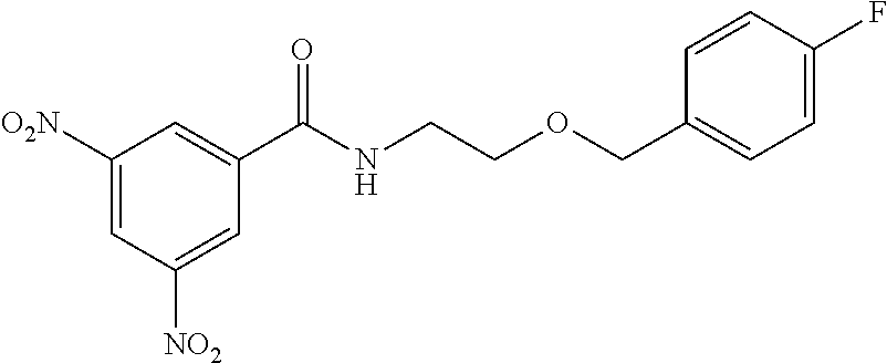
C1(C(NCCOCC2=CC=C(F)C=C2)=O)=CC([O2N])=CC([NO2])=C1
